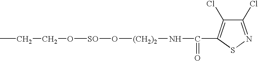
CCCO[SO]O[(CH2)2]NC(=O)C1=C(Cl)C(Cl)=NS1
